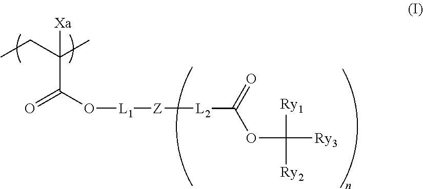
CCC(C)(C(=O)O[L1][Z][L2]C(OC([Ry3])([Ry1])[Ry2])=O)[Xa]
